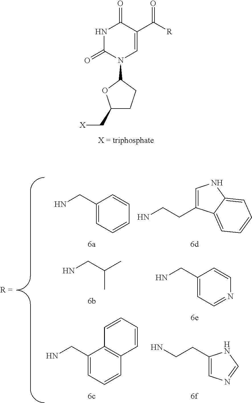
N1C(=O)N(C2OC(C[X])CC2)C=C(C([R])=O)C1=O.C1(CN)=CC=CC=C1.NCC(C)C.C1(CN)=CC=CC2=C1C=CC=C2.C1=C(CCN)C2=CC=CC=C2N1.NCC1=CC=NC=C1.C1(CCN)=CN=CN1
